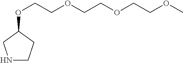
N1CCC(OCCOCCOCCOC)C1
